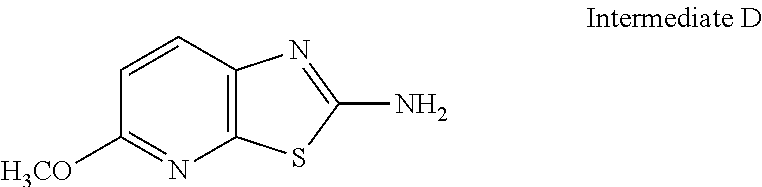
C1=CC2=C(N=C1[H3CO])SC(N)=N2
